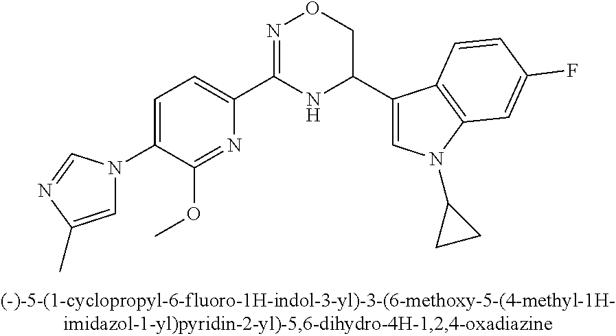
C1=C(N2C=C(C)N=C2)C(OC)=NC(C2=NOCC(C3=CN(C4CC4)C4=C3C=CC(F)=C4)N2)=C1
